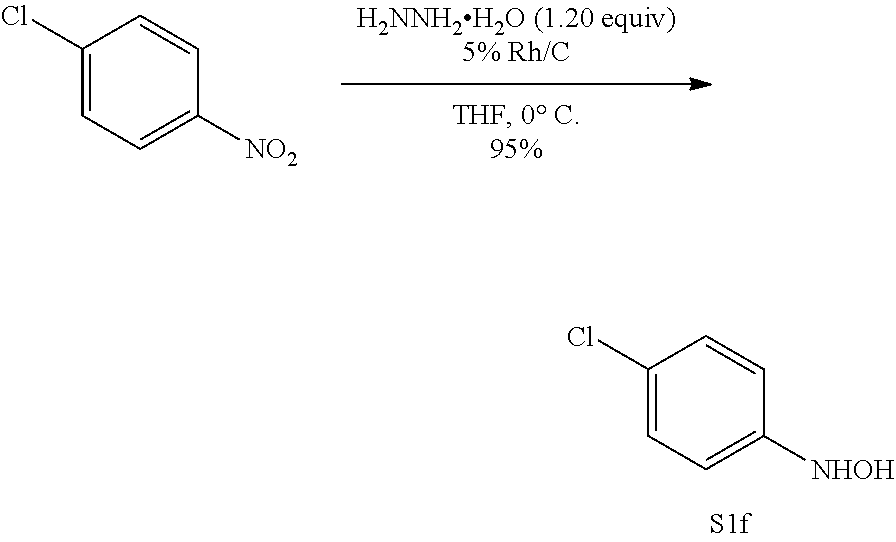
C1(Cl)=CC=C([NO2])C=C1.C1(Cl)=CC=C([NHOH])C=C1
